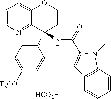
C1=CN=C2C(=C1)OCCC2(C1=CC=C([F3CO])C=C1)NC(=O)C1=CC2=C(C=CC=C2)N1C.[HCO2H]
